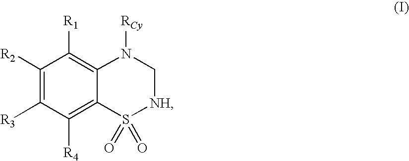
C1([R2])=C([R3])C([R4])=C2C(=C1[R1])N([RCy])C[NH]S2(=O)=O
